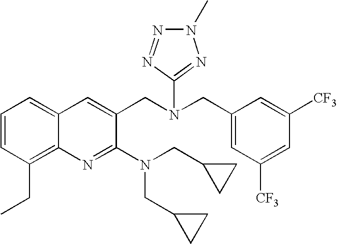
C1=CC(CC)=C2C(=C1)C=C(CN(CC1=CC([CF3])=CC([CF3])=C1)C1=NN(C)N=N1)C(N(CC1CC1)CC1CC1)=N2
